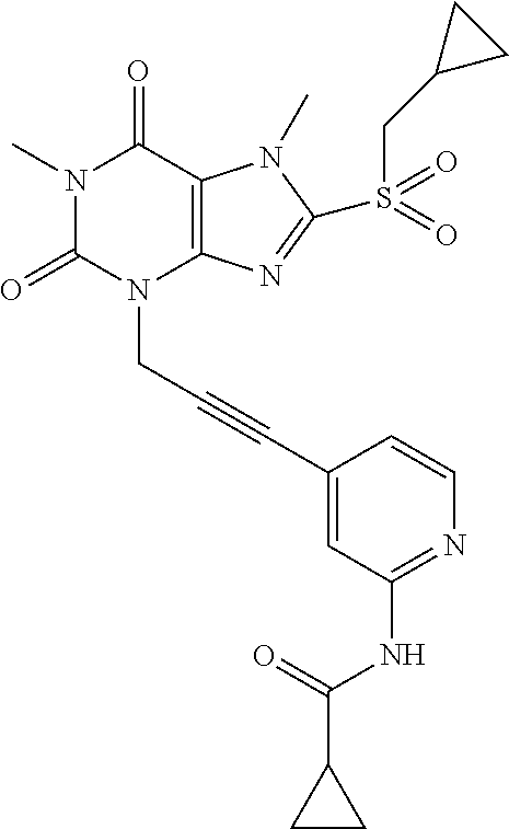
N1(C)C(=O)N(CC#CC2=CC(NC(=O)C3CC3)=NC=C2)C2=C(C1=O)N(C)C(S(CC1CC1)(=O)=O)=N2
